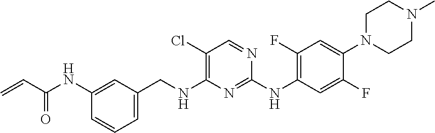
C1(NC(C=C)=O)=CC(CNC2=C(Cl)C=NC(NC3=C(F)C=C(N4CCN(C)CC4)C(F)=C3)=N2)=CC=C1
